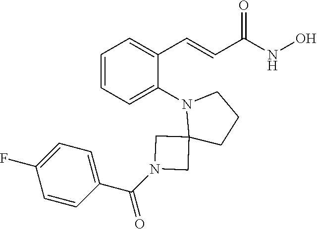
C1=CC=C(N2CCCC23CN(C(C2=CC=C(F)C=C2)=O)C3)C(C=CC(NO)=O)=C1
